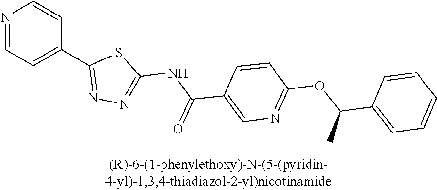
N1=CC=C(C2=NN=C(NC(C3=CN=C(OC(C4=CC=CC=C4)C)C=C3)=O)S2)C=C1
